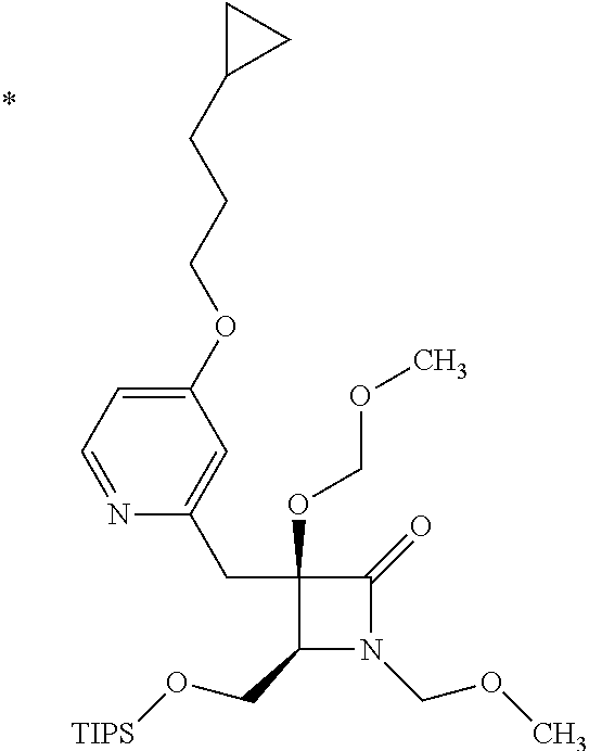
C1(CC2=CC(OCCCC3CC3)=CC=N2)(OCOC)C(CO[TIPS])N(COC)C1=O
